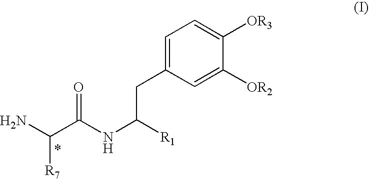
[R7]C(C(NC([R1])CC1=CC=C([OR3])C([OR2])=C1)=O)N.*
